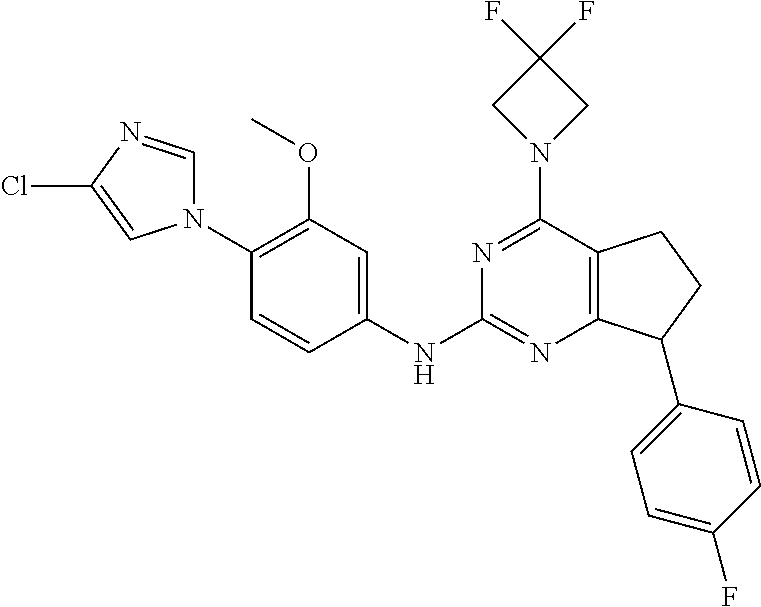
C1(N2C=NC(Cl)=C2)=C(OC)C=C(NC2=NC3=C(C(N4CC(F)(F)C4)=N2)CCC3C2=CC=C(F)C=C2)C=C1
